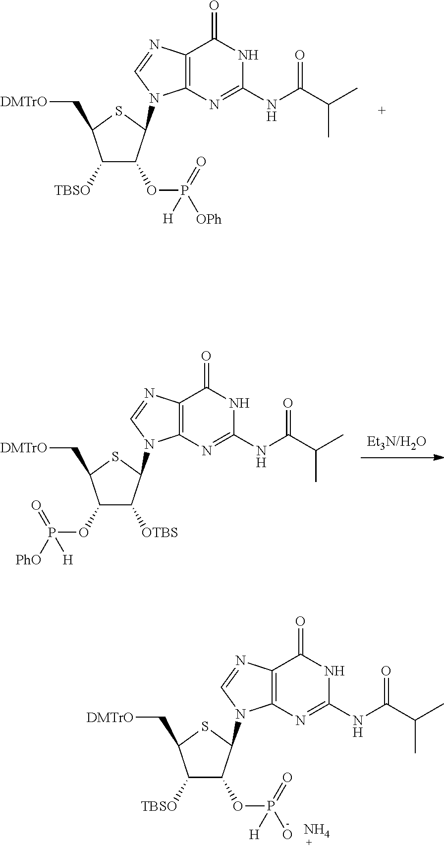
C1([TBSO])C(OP([OPh])(=O)[H])C(N2C3=C(N=C2)C(=O)NC(NC(C(C)C)=O)=N3)SC1C[DMTrO].C1(OP([PhO])(=O)[H])C([OTBS])C(N2C3=C(N=C2)C(=O)NC(NC(C(C)C)=O)=N3)SC1C[DMTrO].C1([TBSO])C(OP(O)(=O)[H])C(N2C3=C(N=C2)C(=O)NC(NC(C(C)C)=O)=N3)SC1C[DMTrO].N
